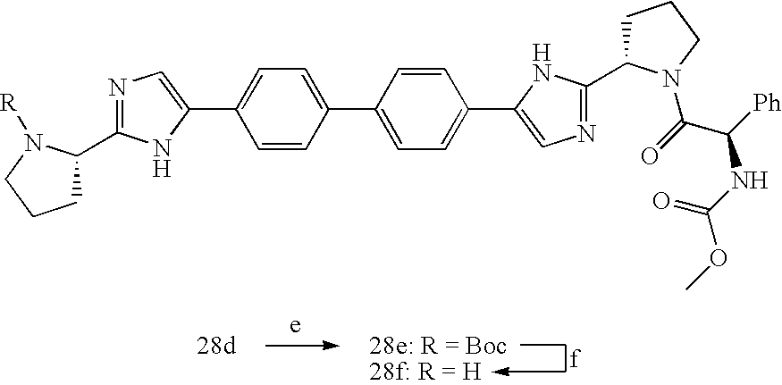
C1C(C2=NC=C(C3=CC=C(C4=CC=C(C5=CN=C(C6CCCN6C(=O)C([Ph])NC(OC)=O)N5)C=C4)C=C3)N2)N([R])CC1
